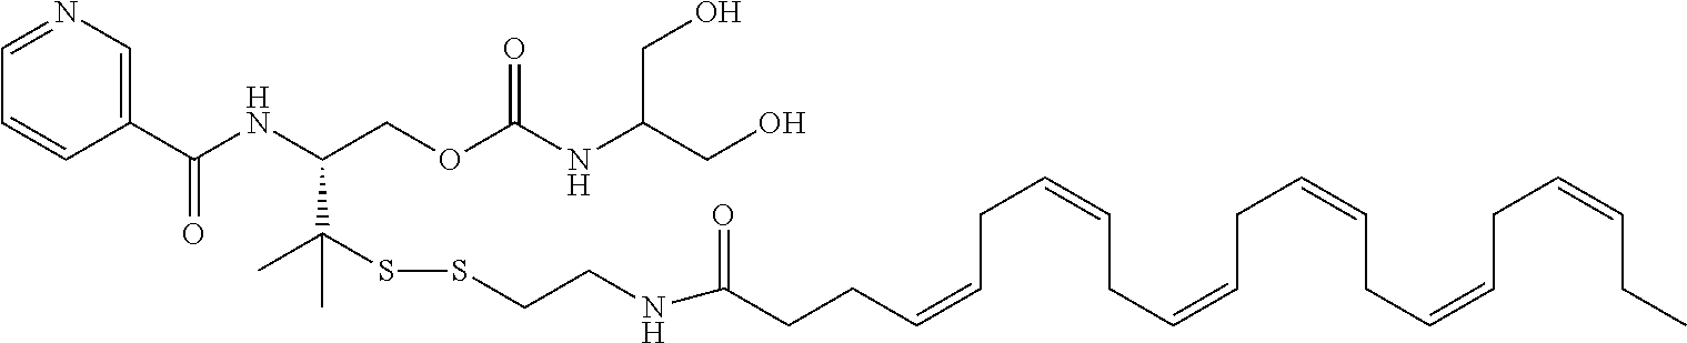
C1(C(NC(COC(NC(CO)CO)=O)C(C)(SSCCNC(CCC=CCC=CCC=CCC=CCC=CCC=CCC)=O)C)=O)=CN=CC=C1
